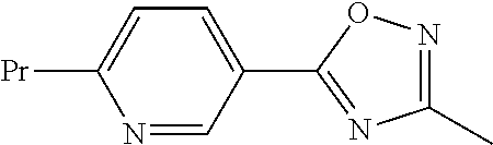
N1=CC(C2=NC(C)=NO2)=CC=C1[Pr]
